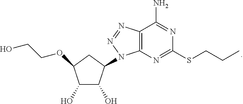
OC1C(O)C(N2C3=C(C(N)=NC(SCCC)=N3)N=N2)CC1OCCO
